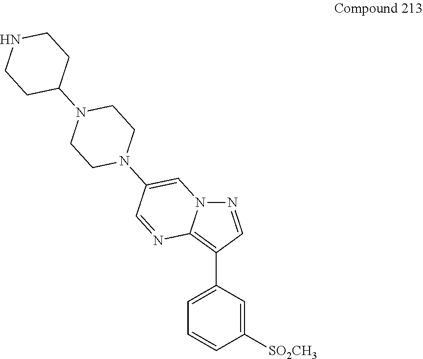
C1=C(C2=C3N(N=C2)C=C(N2CCN(C4CCNCC4)CC2)C=N3)C=C([SO2CH3])C=C1
